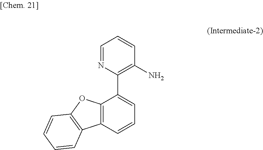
C1=NC(C2=CC=CC3=C2OC2=C3C=CC=C2)=C(N)C=C1
